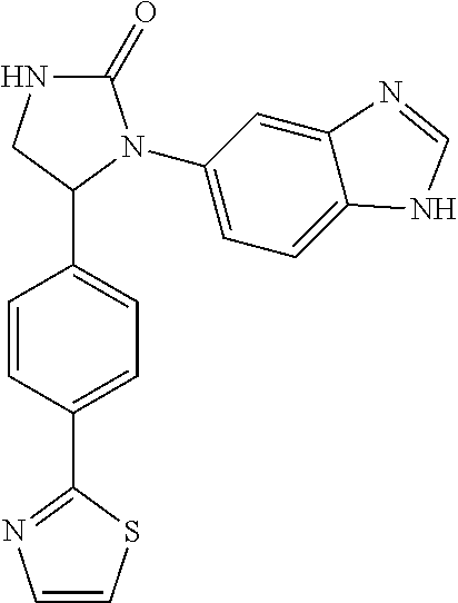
C1=CC(C2=NC=CS2)=CC=C1C1N(C2=CC=C3C(=C2)N=CN3)C(=O)NC1
